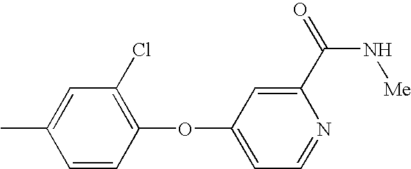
O(C1=CC=NC(C(=O)N[Me])=C1)C1=C(Cl)C=C(C)C=C1
